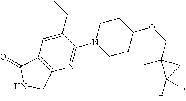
C(OC1CCN(C2=NC3=C(C=C2CC)C(=O)NC3)CC1)C1(C)C(F)(F)C1
